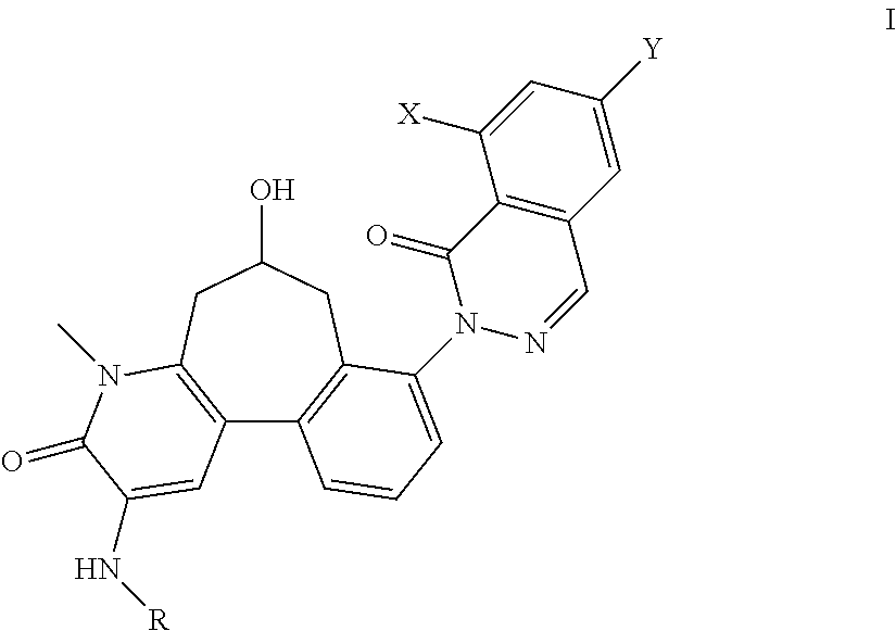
C12=C(CC(O)CC3=C1C=CC=C3N1C(=O)C3=C(C=C([Y])C=C3[X])C=N1)N(C)C(=O)C(N[R])=C2
